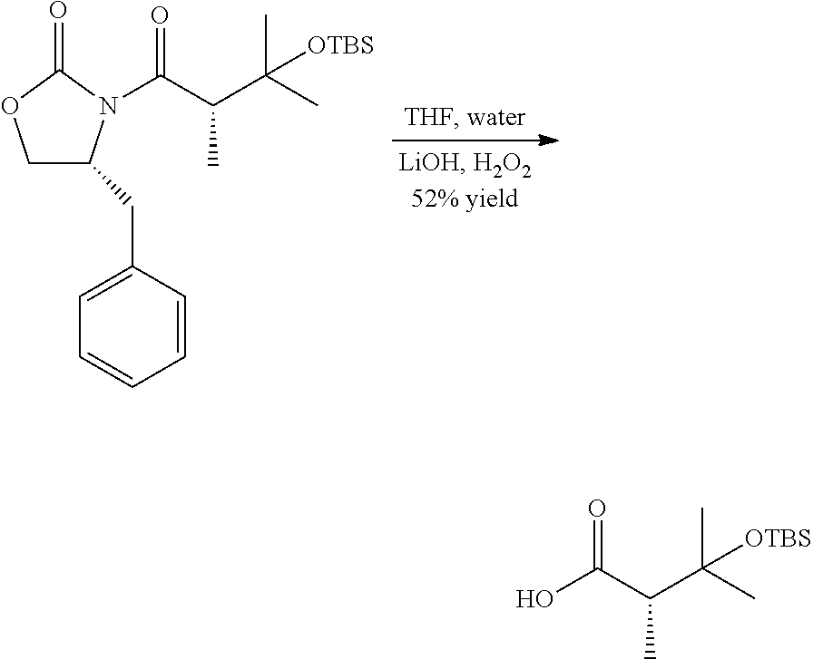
C1C(CC2=CC=CC=C2)N(C(C(C(C)(C)[OTBS])C)=O)C(=O)O1.OC(C(C(C)(C)[OTBS])C)=O
